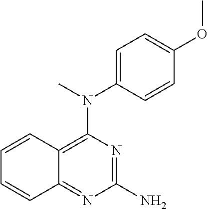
C1=C(N(C)C2=C3C(=NC(N)=N2)C=CC=C3)C=CC(OC)=C1
